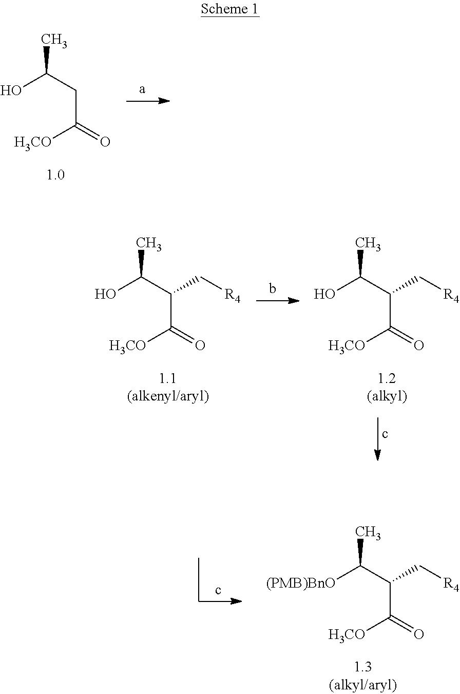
OC(CC(=O)[H3CO])C.OC(C(C[R4])C(=O)[H3CO])C.OC(C(C[R4])C(=O)[H3CO])C.[(PMB)BnO]C(C(C[R4])C(=O)[H3CO])C
